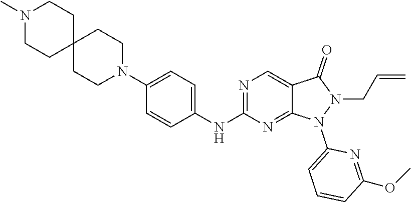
N1=C(NC2=CC=C(N3CCC4(CC3)CCN(C)CC4)C=C2)N=C2C(=C1)C(=O)N(CC=C)N2C1=CC=CC(OC)=N1
